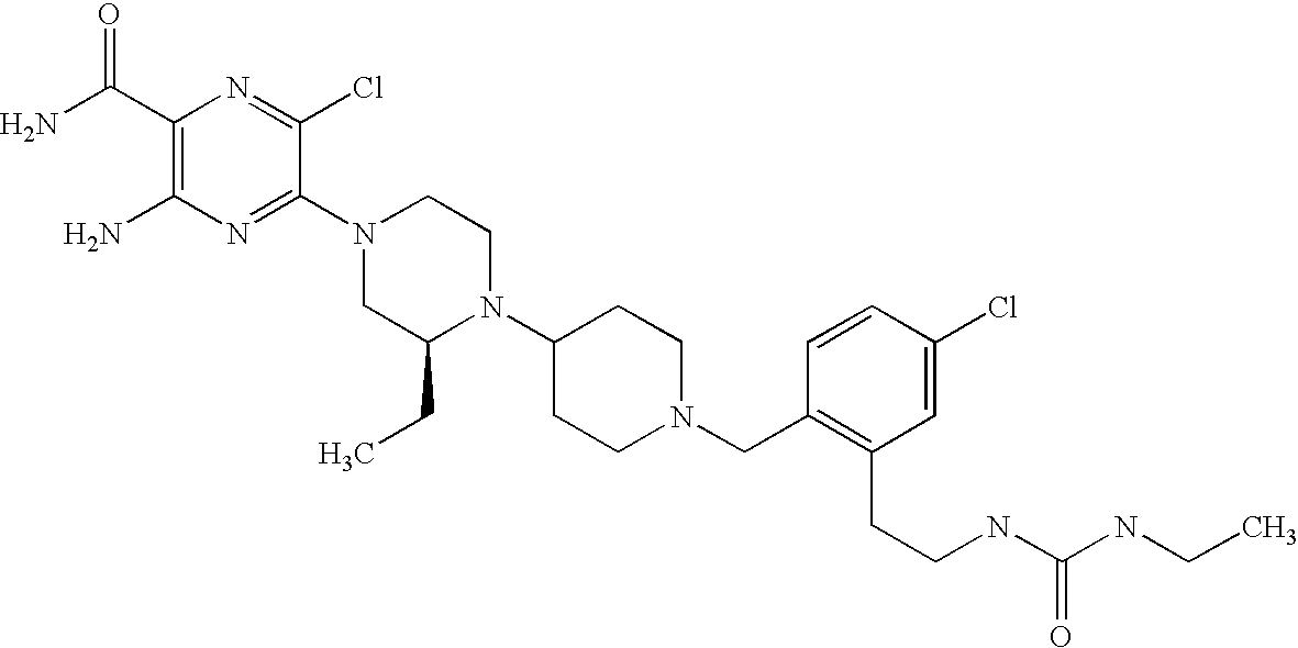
C1(C(N)=O)=C(N)N=C(N2CC(CC)N(C3CCN(CC4=C(CCNC(NCC)=O)C=C(Cl)C=C4)CC3)CC2)C(Cl)=N1
